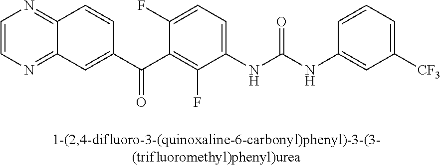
C1=CN=C2C(=N1)C=CC(C(C1=C(F)C(NC(NC3=CC([CF3])=CC=C3)=O)=CC=C1F)=O)=C2
